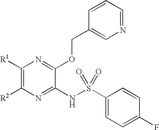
C1([R1])=C([R2])N=C(NS(C2=CC=C(F)C=C2)(=O)=O)C(OCC2=CN=CC=C2)=N1
